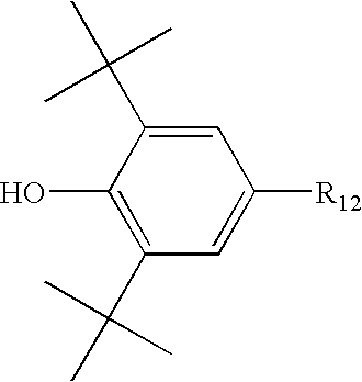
C1=C(C(C)(C)C)C(O)=C(C(C)(C)C)C=C1[R12]
